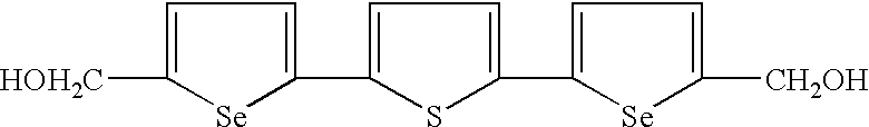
C1=C([HOH2C])[Se]C(C2=CC=C(C3=CC=C([CH2OH])[Se]3)S2)=C1
